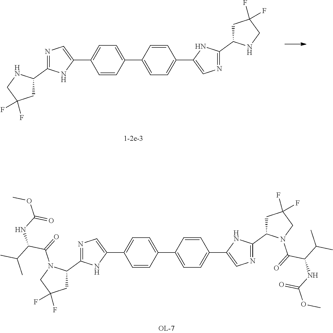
C1=CC(C2=CC=C(C3=CN=C(C4CC(F)(F)CN4C(=O)C(C(C)C)NC(OC)=O)N3)C=C2)=CC=C1C1=CN=C(C2N(C(=O)C(C(C)C)NC(OC)=O)CC(F)(F)C2)N1.C1=CC(C2=CC=C(C3=CN=C(C4CC(F)(F)CN4)N3)C=C2)=CC=C1C1=CN=C(C2NCC(F)(F)C2)N1
